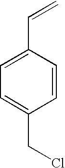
C1(C=C)=CC=C(CCl)C=C1
